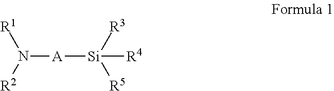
N([A][Si]([R3])([R5])[R4])([R2])[R1]
